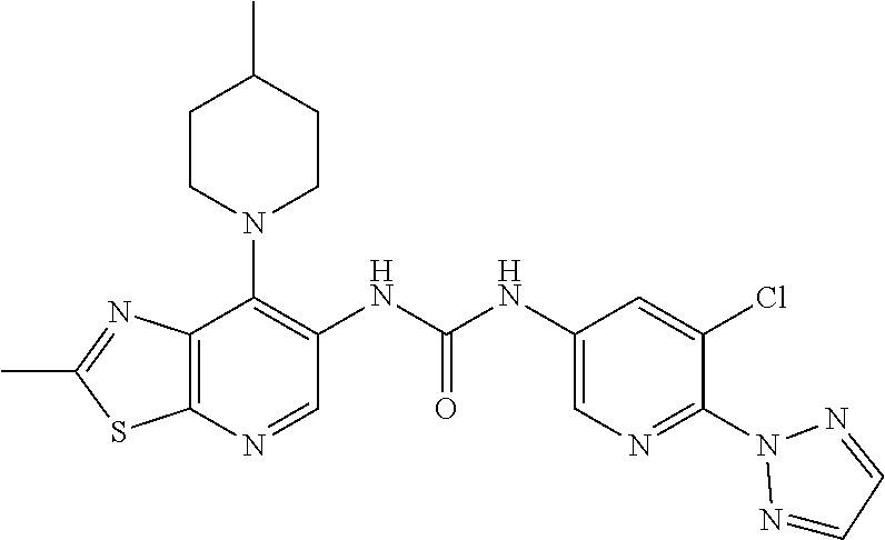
C12=C(N=CC(NC(NC3=CN=C(N4N=CC=N4)C(Cl)=C3)=O)=C1N1CCC(C)CC1)SC(C)=N2
